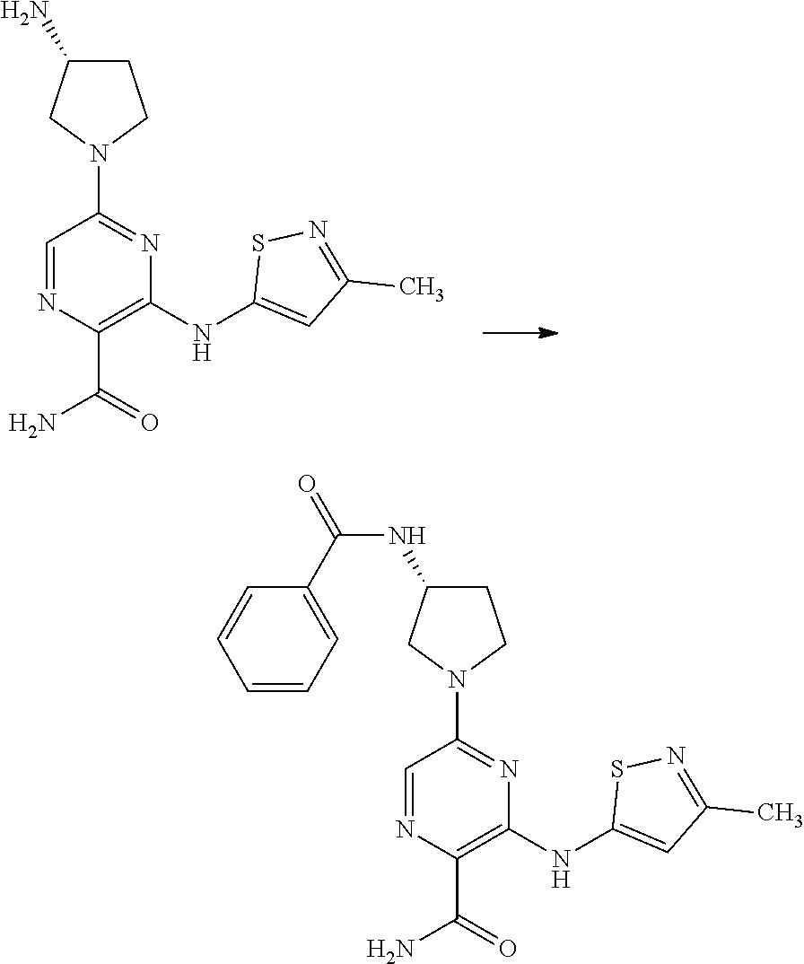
C1=NC(C(=O)N)=C(NC2=CC(C)=NS2)N=C1N1CCC(N)C1.C1=NC(C(=O)N)=C(NC2=CC(C)=NS2)N=C1N1CCC(NC(=O)C2=CC=CC=C2)C1
